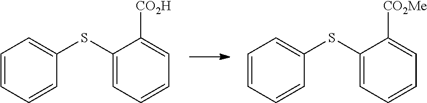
C1=CC=CC(SC2=CC=CC=C2[CO2H])=C1.C1=CC=CC(SC2=CC=CC=C2[CO2Me])=C1
